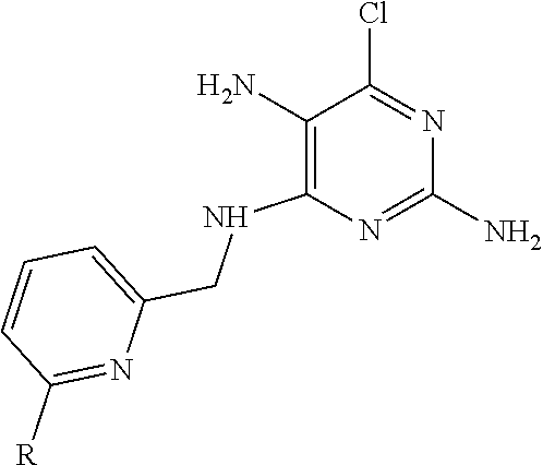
C1(N)=C(NCC2=CC=CC([R])=N2)N=C(N)N=C1Cl
